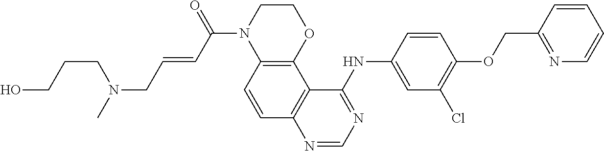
C1=NC2=C(C3=C(C=C2)N(C(C=CCN(C)CCCO)=O)CCO3)C(NC2=CC(Cl)=C(OCC3=NC=CC=C3)C=C2)=N1
